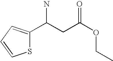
C1(C(CC(OCC)=O)N)=CC=CS1
